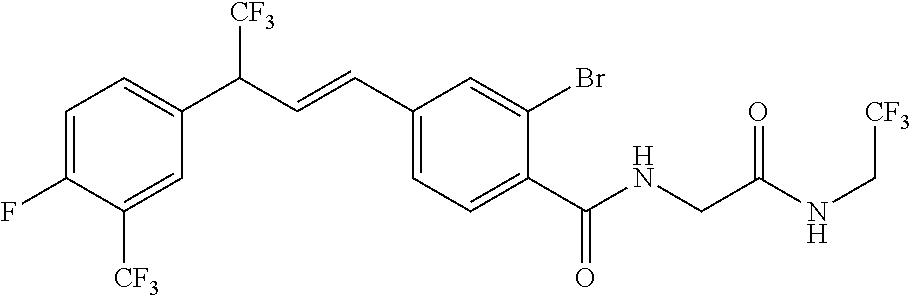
C1=C(F)C([CF3])=CC(C(C=CC2=CC=C(C(NCC(NC[CF3])=O)=O)C(Br)=C2)[CF3])=C1
